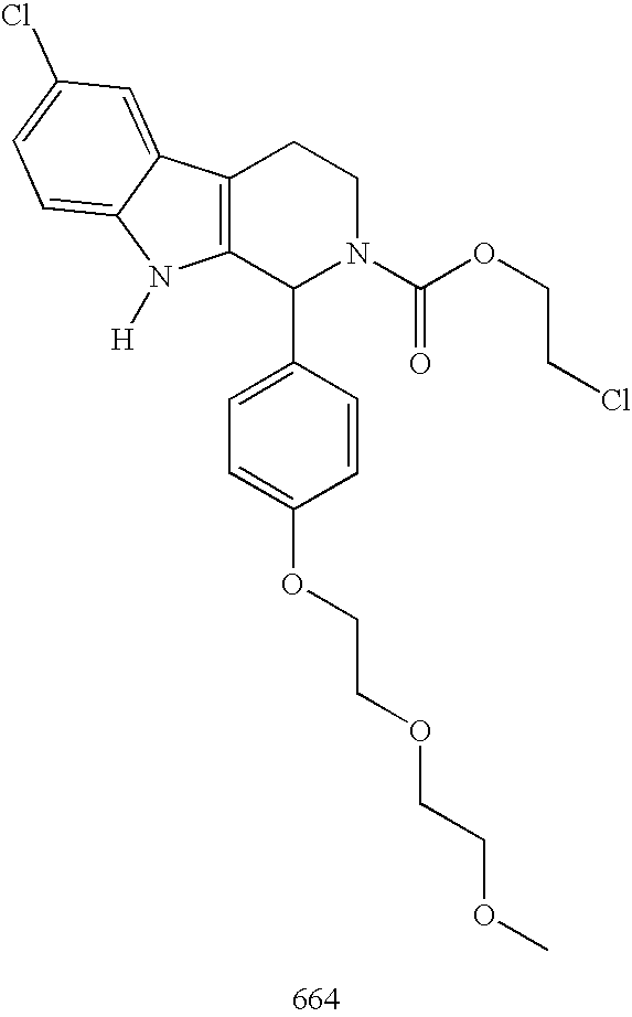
C12=C(C(C3=CC=C(OCCOCCOC)C=C3)N(C(OCCCl)=O)CC1)N([H])C1=CC=C(Cl)C=C21
